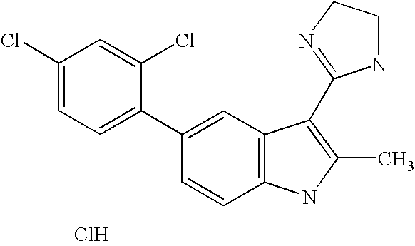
C1=C(C2=CC=C(Cl)C=C2Cl)C=CC2=C1C(C1=NCCN1)=C(C)N2.Cl
